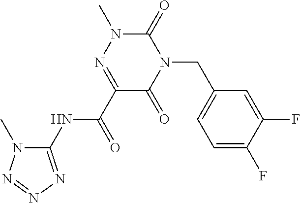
C1(NC(C2=NN(C)C(=O)N(CC3=CC=C(F)C(F)=C3)C2=O)=O)=NN=NN1C
